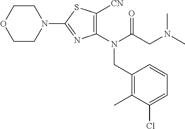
C1CN(C2=NC(N(C(=O)CN(C)C)CC3=C(C)C(Cl)=CC=C3)=C([CN])S2)CCO1
